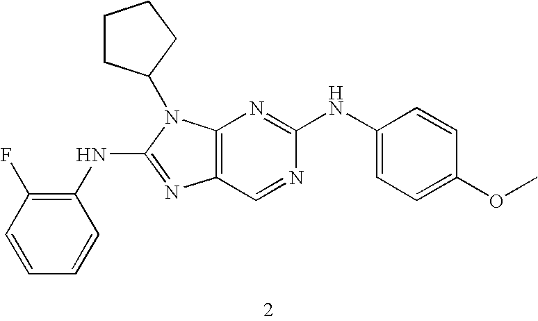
C1(NC2=NC3=C(N2C2CCCC2)N=C(NC2=CC=C(OC)C=C2)N=C3)=C(F)C=CC=C1
